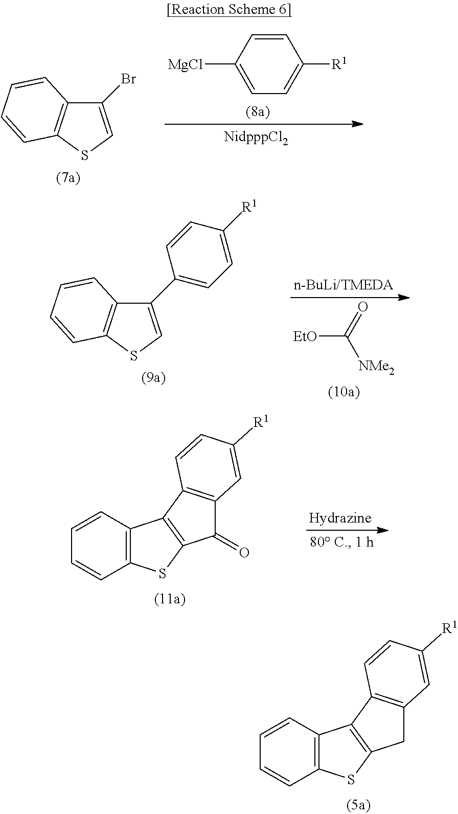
C12=C(SC3=C1C=CC=C3)CC1=C2C=CC([R1])=C1.C1(Br)=CSC2=C1C=CC=C2.C1=CC([MgCl])=CC=C1[R1].C1(C2=CC=C([R1])C=C2)=CSC2=C1C=CC=C2.[EtO]C([NMe2])=O.C12=C(SC3=C1C=CC=C3)C(=O)C1=C2C=CC([R1])=C1
